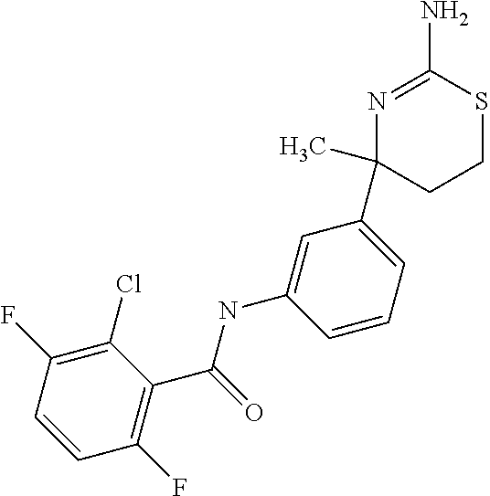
N1=C(N)SCCC1(C)C1=CC=CC(NC(=O)C2=C(F)C=CC(F)=C2Cl)=C1
